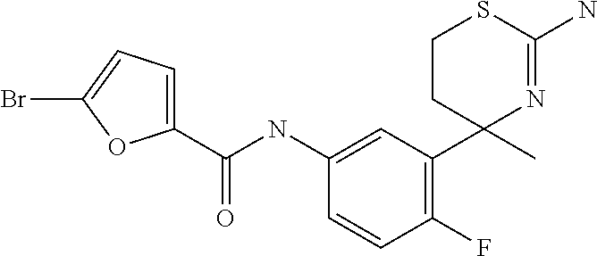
C1(C(NC2=CC(C3(C)N=C(N)SCC3)=C(F)C=C2)=O)=CC=C(Br)O1
